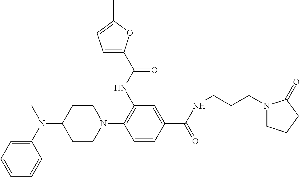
N(C1CCN(C2=C(NC(=O)C3=CC=C(C)O3)C=C(C(=O)NCCCN3CCCC3=O)C=C2)CC1)(C1=CC=CC=C1)C
